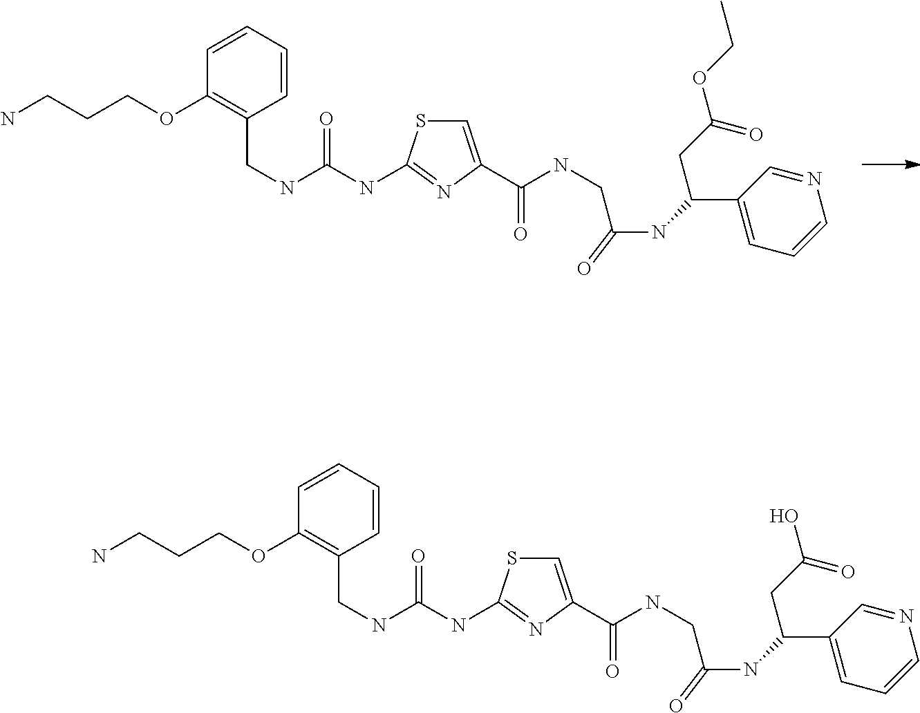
C1=CC=CC(CNC(NC2=NC(C(NCC(NC(C3=CC=CN=C3)CC(OCC)=O)=O)=O)=CS2)=O)=C1OCCCN.C1=CC=CC(CNC(NC2=NC(C(NCC(NC(C3=CC=CN=C3)CC(O)=O)=O)=O)=CS2)=O)=C1OCCCN
